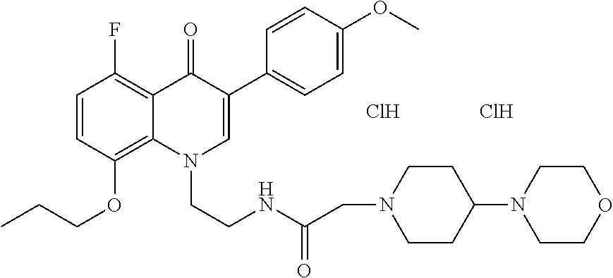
C1=CC(OCCC)=C2C(=C1F)C(=O)C(C1=CC=C(OC)C=C1)=CN2CCNC(CN1CCC(N2CCOCC2)CC1)=O.Cl.Cl
